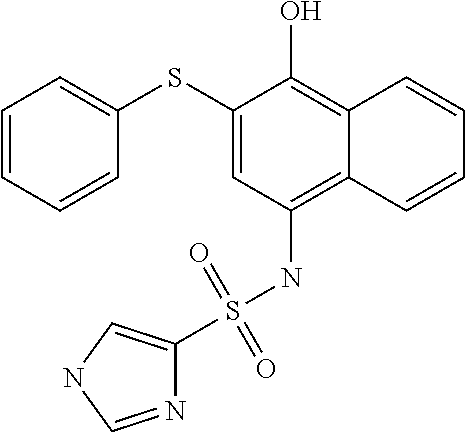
C1(SC2=CC=CC=C2)=CC(NS(C2=CNC=N2)(=O)=O)=C2C(=C1O)C=CC=C2
